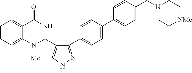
C1=CC=C2C(=C1)C(=O)NC(C1=CNN=C1C1=CC=C(C3=CC=C(CN4CC[NMe]CC4)C=C3)C=C1)N2[Me]
